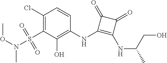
C1(Cl)=C(S(N(OC)C)(=O)=O)C(O)=C(NC2=C(NC(CO)C)C(=O)C2=O)C=C1
